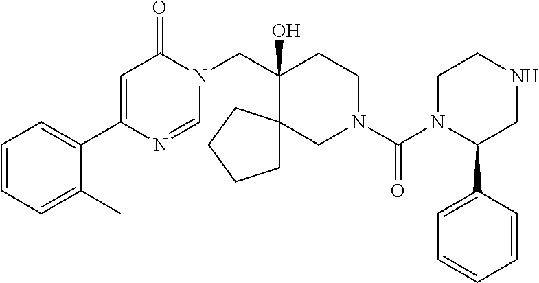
C1=CC=C(C)C(C2=CC(=O)N(CC3(O)CCN(C(=O)N4C(C5=CC=CC=C5)CNCC4)CC34CCCC4)C=N2)=C1
